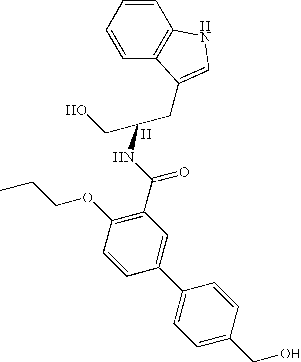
C1=CC=CC2=C1NC=C2CC(CO)NC(C1=C(OCCC)C=CC(C2=CC=C(CO)C=C2)=C1)=O.[H]
